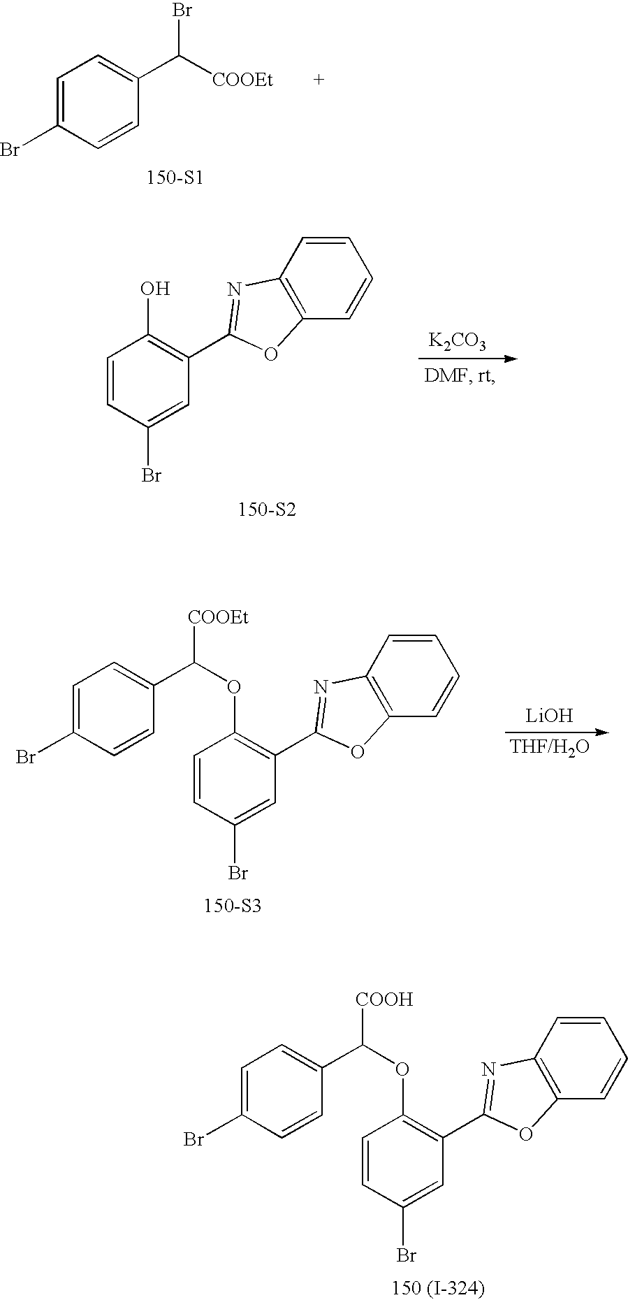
C1=CC(Br)=CC(C2=NC3=C(O2)C=CC=C3)=C1OC([COOH])C1=CC=C(Br)C=C1.[150 (I-324)].C1=C(Br)C=CC(C([COOEt])Br)=C1.[150-S1].[K2CO3].[150-S2].C1=CC(Br)=CC(C2=NC3=C(O2)C=CC=C3)=C1O.C1=CC(Br)=CC(C2=NC3=C(O2)C=CC=C3)=C1OC([COOEt])C1=CC=C(Br)C=C1.[150-S3].[LiOH]
